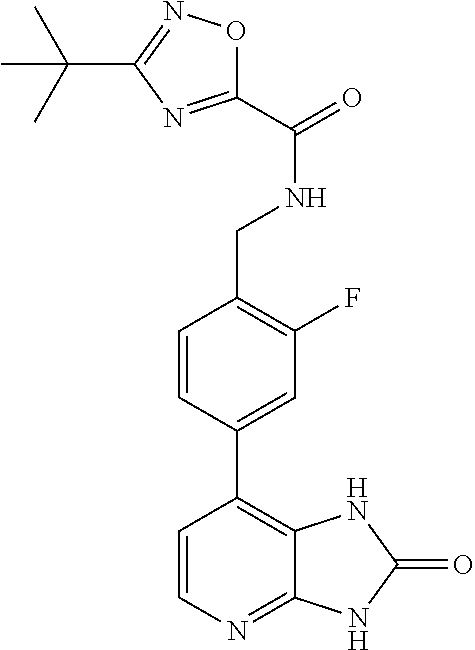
C1=CN=C2C(=C1C1=CC(F)=C(CNC(=O)C3=NC(C(C)(C)C)=NO3)C=C1)NC(=O)N2
